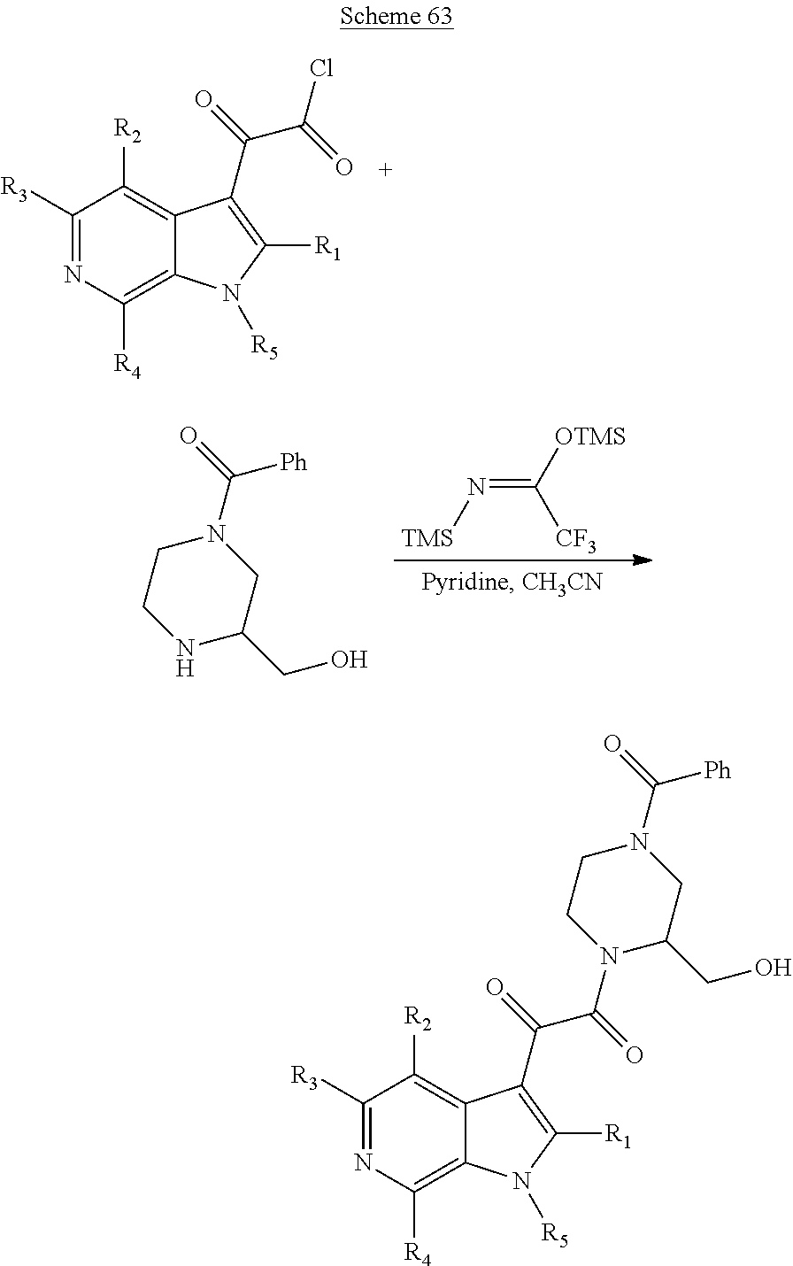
C1([R3])=NC([R4])=C2C(=C1[R2])C(C(C(Cl)=O)=O)=C([R1])N2[R5].N(=C([OTMS])[CF3])[TMS].C1CNC(CO)CN1C([Ph])=O.C1([R3])=NC([R4])=C2C(=C1[R2])C(C(C(N1C(CO)CN(C(=O)[Ph])CC1)=O)=O)=C([R1])N2[R5]
